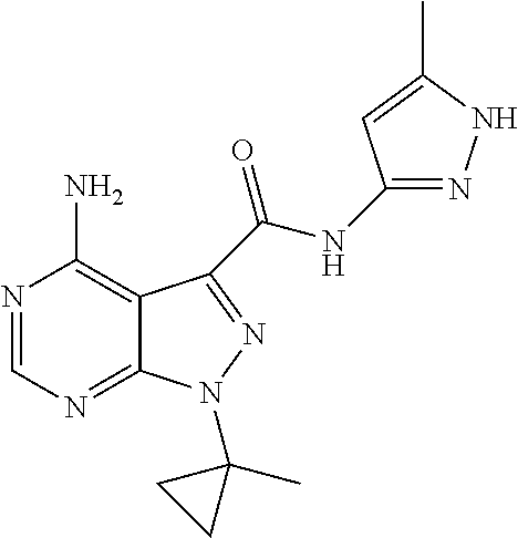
N1=CN=C2C(=C1N)C(C(NC1=NNC(C)=C1)=O)=NN2C1(C)CC1
